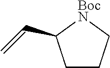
C1CC[BocN]C1C=C
